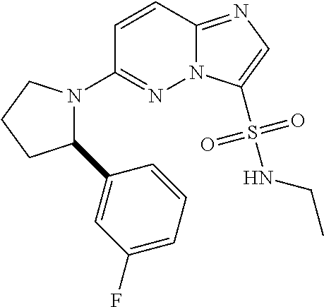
N12C(=NC=C1S(NCC)(=O)=O)C=CC(N1C(C3=CC(F)=CC=C3)CCC1)=N2
